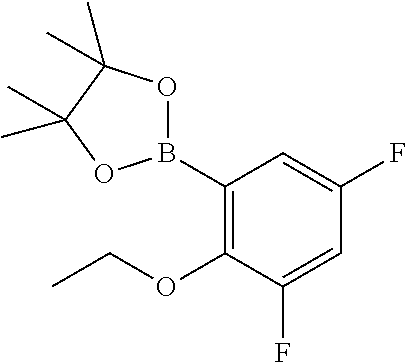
C1(B2OC(C)(C)C(C)(C)O2)=C(OCC)C(F)=CC(F)=C1
